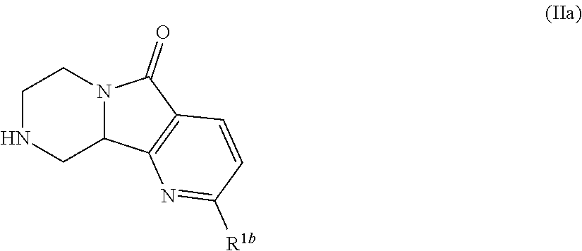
C1NCC2N(C1)C(=O)C1=C2N=C([R1b])C=C1
